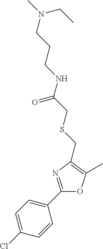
C1=C(Cl)C=CC(C2=NC(CSCC(NCCCN(C)CC)=O)=C(C)O2)=C1
